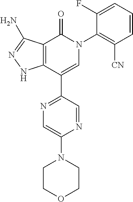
C12=C(C(C3=NC=C(N4CCOCC4)N=C3)=CN(C3=C([CN])C=CC=C3F)C1=O)NN=C2N
